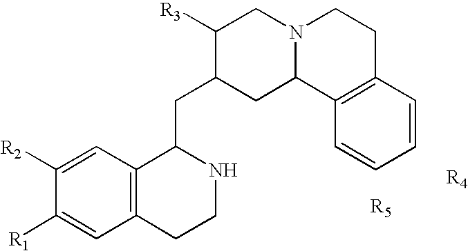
C1=C([R2])C([R1])=CC2=C1C(CC1CC3N(CC1[R3])CCC1=C3C=CC=C1)NCC2
